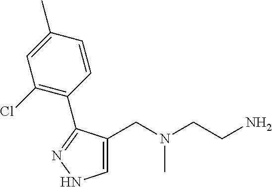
C1=C(CN(CCN)C)C(C2=C(Cl)C=C(C)C=C2)=NN1
